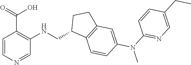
C1=CN=CC(NCC2C3=C(CC2)C=C(N(C)C2=NC=C(CC)C=C2)C=C3)=C1C(=O)O
